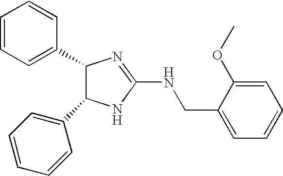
C1(C2C(C3=CC=CC=C3)NC(NCC3=CC=CC=C3OC)=N2)=CC=CC=C1
